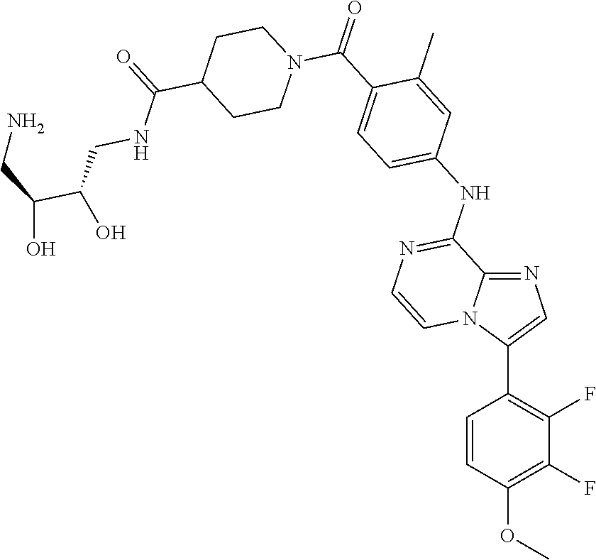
C1=CC(OC)=C(F)C(F)=C1C1=CN=C2N1C=CN=C2NC1=CC=C(C(=O)N2CCC(C(=O)NCC(C(CN)O)O)CC2)C(C)=C1
